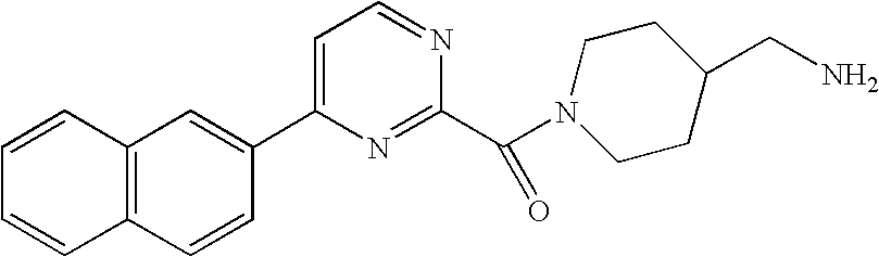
C12=C(C=CC(C3=CC=NC(C(N4CCC(CN)CC4)=O)=N3)=C1)C=CC=C2
